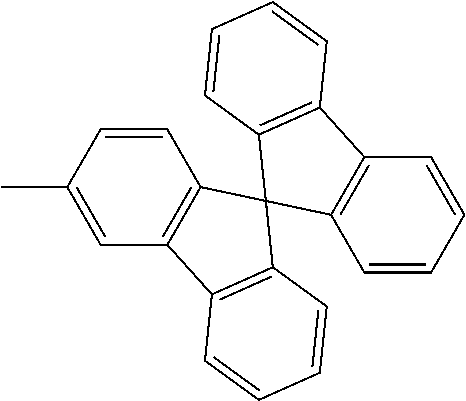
C1=CC=CC2=C1C1(C3=C2C=CC=C3)C2=C(C=C(C)C=C2)C2=C1C=CC=C2
